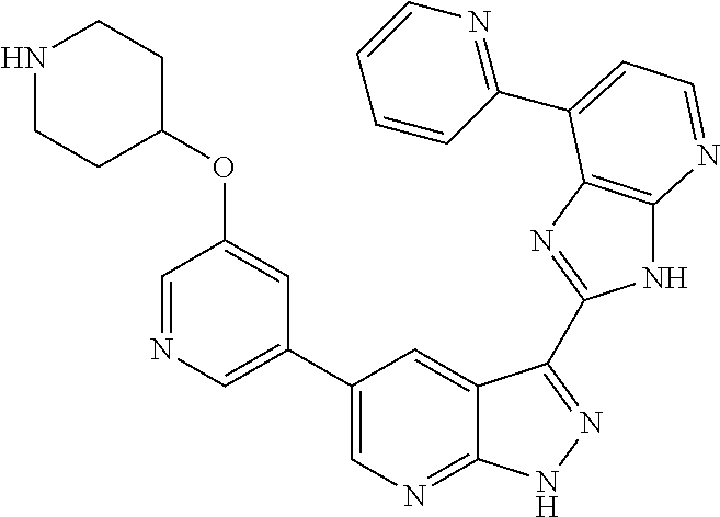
C1(C2=CN=C3C(=C2)C(C2=NC4=C(N2)N=CC=C4C2=NC=CC=C2)=NN3)=CN=CC(OC2CCNCC2)=C1
